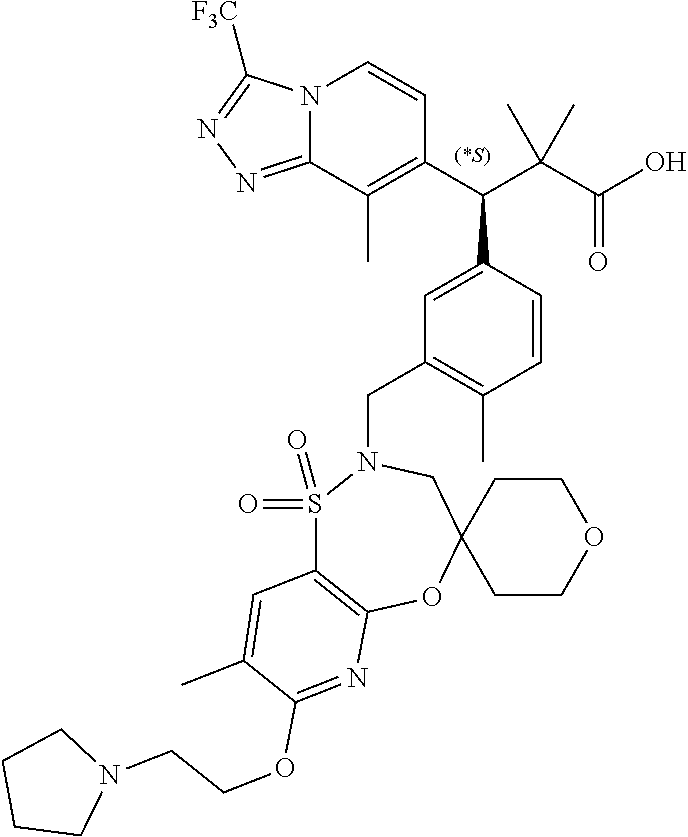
C1COCCC12CN(CC1=C(C)C=CC(C(C3=C(C)C4=NN=C([F3C])N4C=C3)C(C(O)=O)(C)C)=C1)S(=O)(=O)C1=C(O2)N=C(OCCN2CCCC2)C(C)=C1
